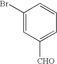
C1(Br)=CC([CHO])=CC=C1
